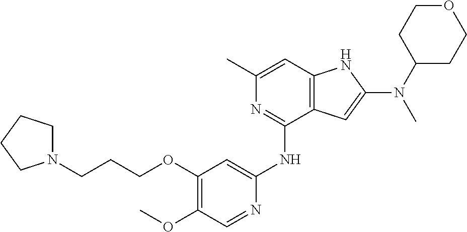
N1(CCCOC2=C(OC)C=NC(NC3=NC(C)=CC4=C3C=C(N(C3CCOCC3)C)N4)=C2)CCCC1
